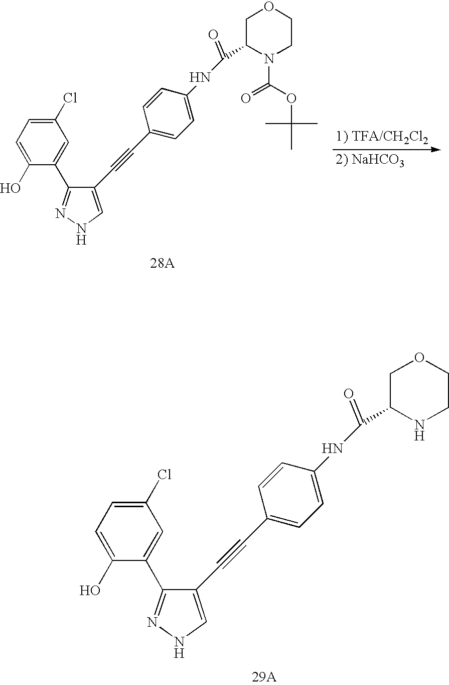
C1(Cl)=CC=C(O)C(C2=NNC=C2C#CC2=CC=C(NC(C3N(C(=O)OC(C)(C)C)CCOC3)=O)C=C2)=C1.C1(Cl)=CC=C(O)C(C2=NNC=C2C#CC2=CC=C(NC(C3NCCOC3)=O)C=C2)=C1
